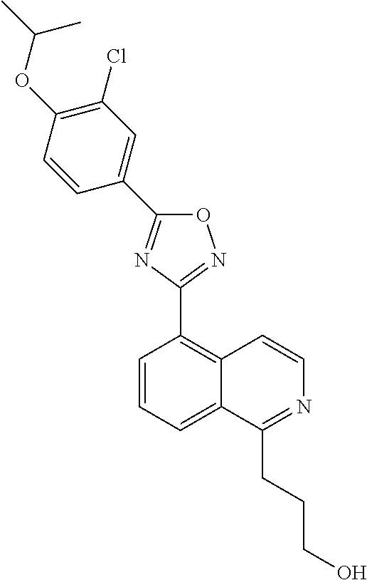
C1=CC=C2C(=C1C1=NOC(C3=CC(Cl)=C(OC(C)C)C=C3)=N1)C=CN=C2CCCO
